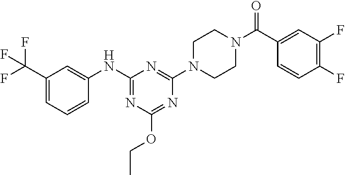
C1(C(F)(F)F)=CC=CC(NC2=NC(OCC)=NC(N3CCN(C(C4=CC(F)=C(F)C=C4)=O)CC3)=N2)=C1
